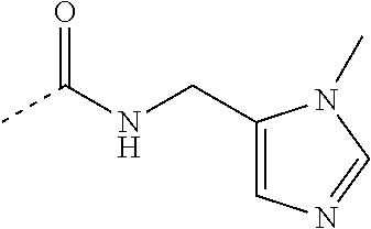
CC(NCC1=CN=CN1C)=O
